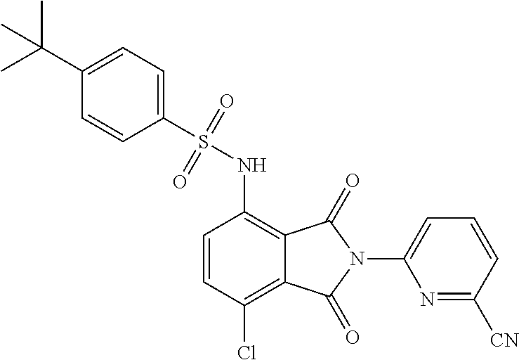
C1(S(NC2=C3C(=C(Cl)C=C2)C(=O)N(C2=CC=CC([CN])=N2)C3=O)(=O)=O)=CC=C(C(C)(C)C)C=C1
